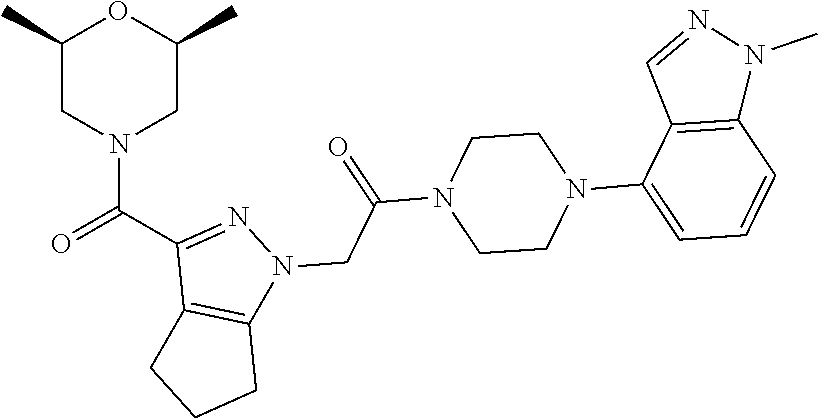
C1(C)CN(C(=O)C2=NN(CC(N3CCN(C4=CC=CC5=C4C=NN5C)CC3)=O)C3=C2CCC3)CC(C)O1
